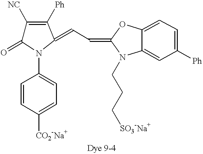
C(C=C1N(C2=CC=C([CO2-Na+])C=C2)C(=O)C([NC])=C1[Ph])=C1N(CCC[SO3-Na+])C2=CC([Ph])=CC=C2O1
